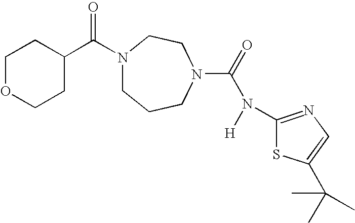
N1(C(C2CCOCC2)=O)CCCN(C(=O)N([H])C2=NC=C(C(C)(C)C)S2)CC1
